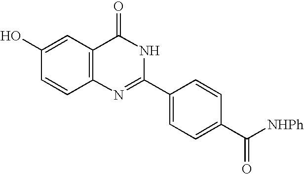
C1=C(C([NHPh])=O)C=CC(C2=NC3=C(C(=O)N2)C=C(O)C=C3)=C1
